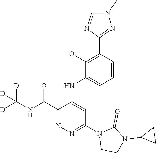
C1=CC(C2=NN(C)C=N2)=C(OC)C(NC2=CC(N3CCN(C4CC4)C3=O)=NN=C2C(NC([D])([D])[D])=O)=C1
